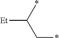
[Et]C(*)C*
